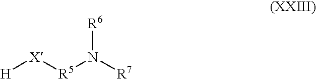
[H][X][R5]N([R7])[R6]
